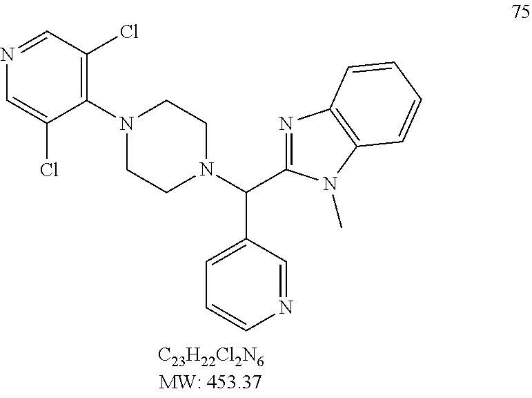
N1(C2=C(Cl)C=NC=C2Cl)CCN(C(C2=NC3=C(N2C)C=CC=C3)C2=CC=CN=C2)CC1
